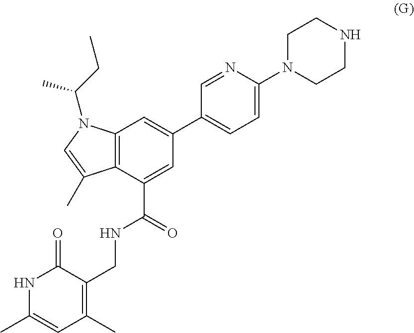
N1C(C)=CC(C)=C(CNC(C2=CC(C3=CC=C(N4CCNCC4)N=C3)=CC3=C2C(C)=CN3C(CC)C)=O)C1=O
